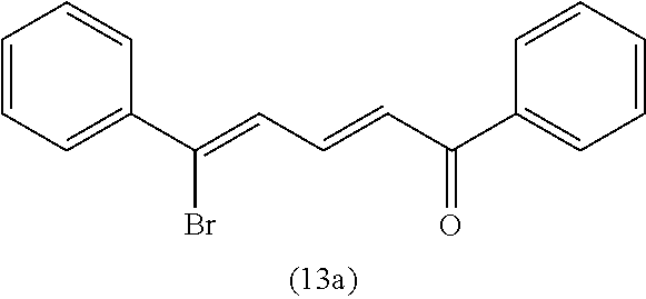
C1=CC=CC=C1C(=CC=CC(C1=CC=CC=C1)=O)Br
